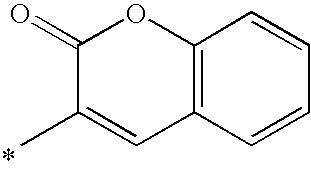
C1(=O)C(C)=CC2=C(O1)C=CC=C2
